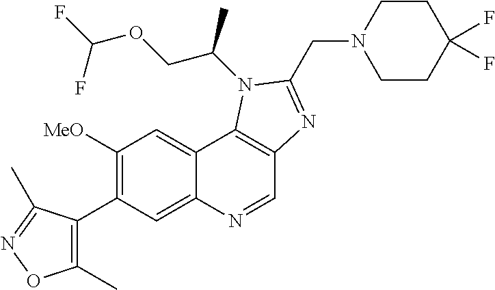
C1([MeO])=C(C2=C(C)ON=C2C)C=C2C(=C1)C1=C(C=N2)N=C(CN2CCC(F)(F)CC2)N1C(COC(F)F)C
